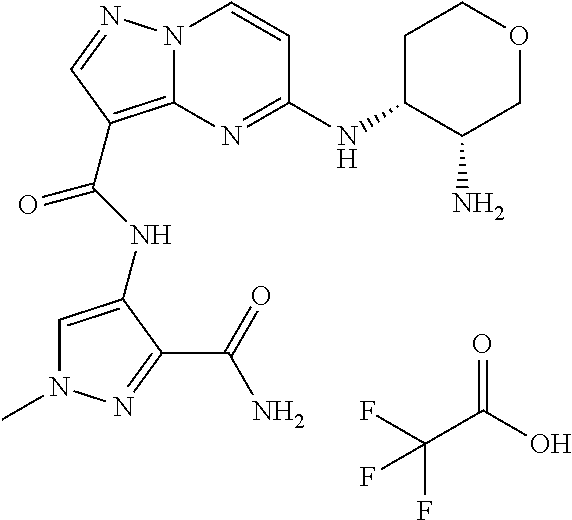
N1(C)C=C(NC(=O)C2=C3N(C=CC(NC4C(N)COCC4)=N3)N=C2)C(C(=O)N)=N1.O=C(O)C(F)(F)F
